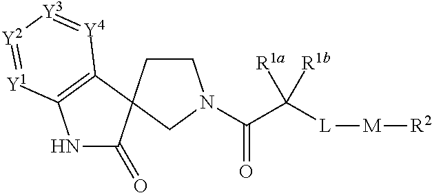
C1CC2(CN1C(C([L][M][R2])([R1a])[R1b])=O)C(=O)NC1=C2[Y4]=[Y3][Y2]=[Y1]1
